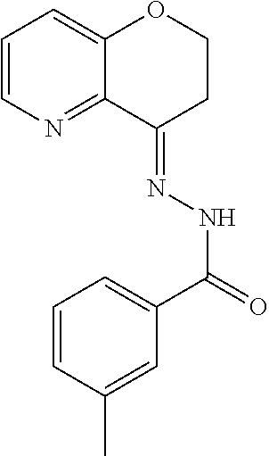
C1=CN=C2C(=C1)OCCC2=NNC(=O)C1=CC=CC(C)=C1
